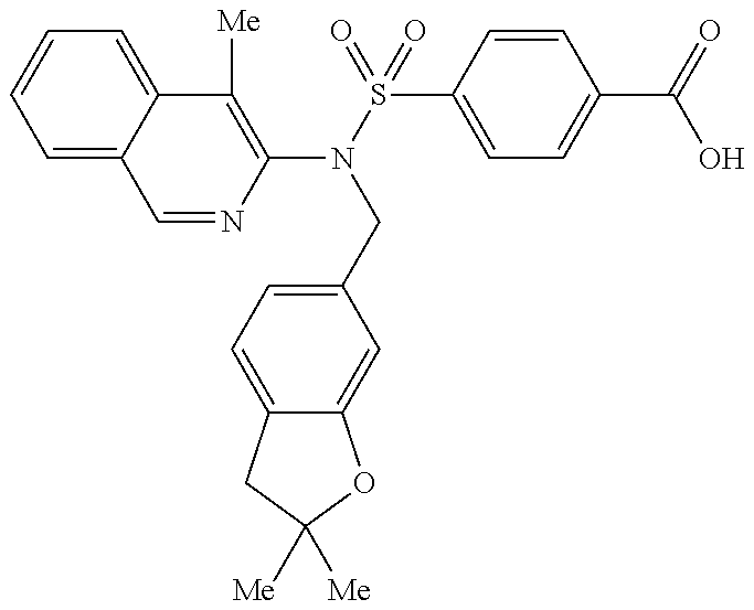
C1=NC(N(S(=O)(=O)C2=CC=C(C(=O)O)C=C2)CC2=CC=C3C(=C2)OC([Me])([Me])C3)=C([Me])C2=CC=CC=C12
